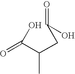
C(C(C)C(=O)O)C(=O)O
